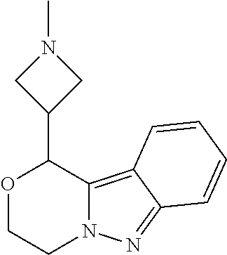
O1CCN2C(=C3C(=N2)C=CC=C3)C1C1CN(C)C1
